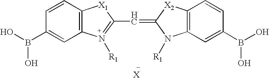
C1=CC2=C(C=C1B(O)O)N([R1])=C(C=C1N([R1])C3=C([X2]1)C=CC(B(O)O)=C3)[X1]2
